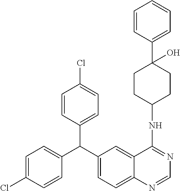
C1=C(Cl)C=CC(C(C2=CC=C3C(=C2)C(NC2CCC(C4=CC=CC=C4)(O)CC2)=NC=N3)C2=CC=C(Cl)C=C2)=C1
